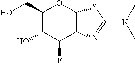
C1(CO)C(O)C(F)C2C(O1)SC(N(C)C)=N2
